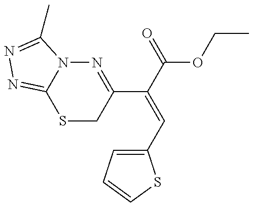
S1CC(C(C(=O)OCC)=CC2=CC=CS2)=NN2C1=NN=C2C
